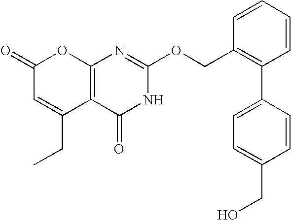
C12=C(C(=O)NC(OCC3=C(C4=CC=C(CO)C=C4)C=CC=C3)=N1)C(CC)=CC(=O)O2
